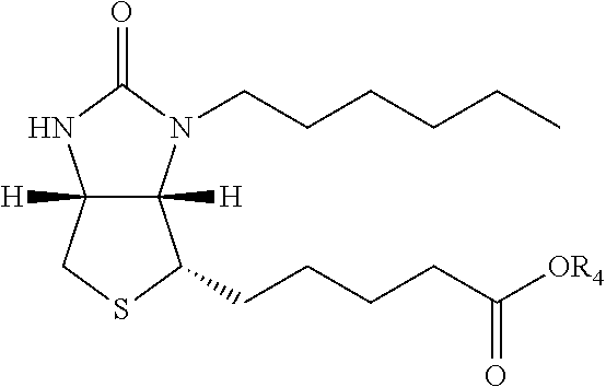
C12([H])C([H])(N(CCCCCC)C(=O)N1)C(CCCCC([OR4])=O)SC2
